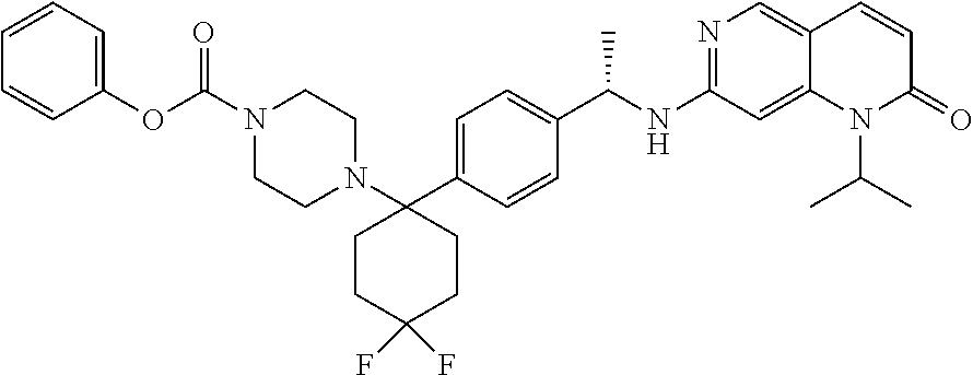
C1=CC=C(OC(=O)N2CCN(C3(C4=CC=C(C(NC5=NC=C6C(=C5)N(C(C)C)C(=O)C=C6)C)C=C4)CCC(F)(F)CC3)CC2)C=C1
